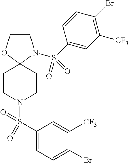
C1CN(S(C2=CC([CF3])=C(Br)C=C2)(=O)=O)C2(O1)CCN(S(C1=CC=C(Br)C([CF3])=C1)(=O)=O)CC2
